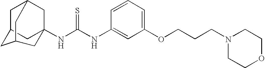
C1C2CC3(NC(NC4=CC(OCCCN5CCOCC5)=CC=C4)=S)CC1CC(C2)C3
